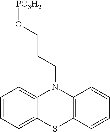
[PO3H2]OCCCN1C2=CC=CC=C2SC2=C1C=CC=C2
